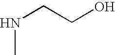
CNCCO
